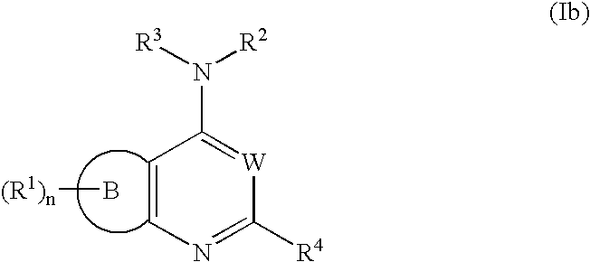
C1=CN=C([R4])[W]=C1N([R3])[R2].B[(R1)n]
